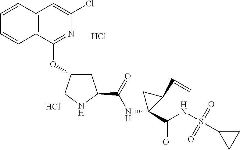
C12=C(C(OC3CC(C(=O)NC4(C(NS(=O)(=O)C5CC5)=O)C(C=C)C4)NC3)=NC(Cl)=C1)C=CC=C2.Cl.Cl
